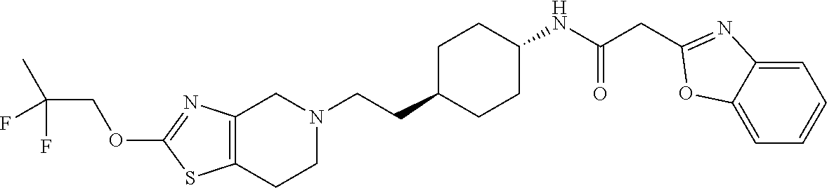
C12=C(CCN(CCC3CCC(NC(CC4=NC5=CC=CC=C5O4)=O)CC3)C1)SC(OCC(C)(F)F)=N2
